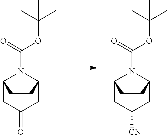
C12CC(=O)CC(N1C(OC(C)(C)C)=O)C=C2.C12CC([CN])CC(N1C(OC(C)(C)C)=O)C=C2
